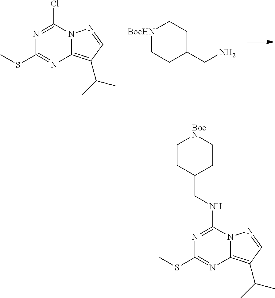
ClC1=NC(SC)=NC2=C(C(C)C)C=NN12.[BocHN]1CCC(CN)CC1.C1CC(CNC2=NC(SC)=NC3=C(C(C)C)C=NN23)CC[BocN]1
